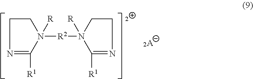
N1([R2]N2([R])C([R1])=NCC2)([R])CCN=C1[R1].[A]
